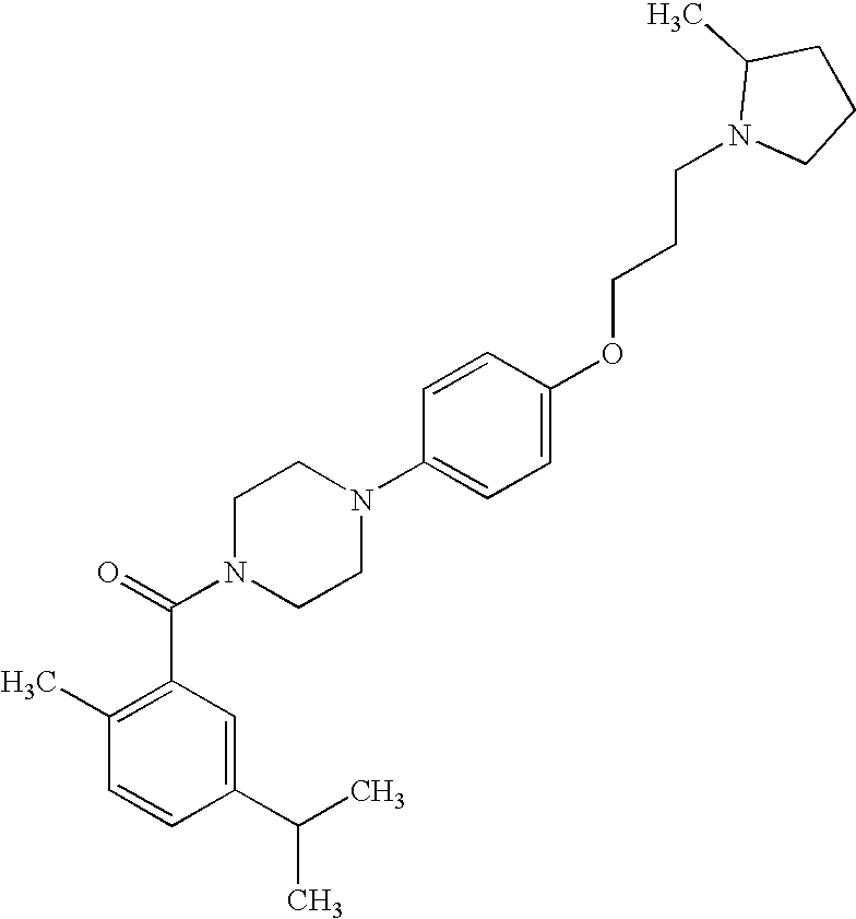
C1=CC(C(C)C)=CC(C(N2CCN(C3=CC=C(OCCCN4CCCC4C)C=C3)CC2)=O)=C1C
